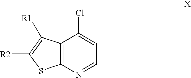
C12=C(N=CC=C1Cl)SC([R2])=C2[R1]
